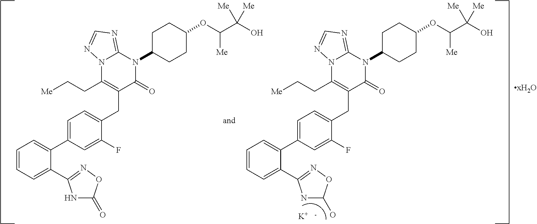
C1=CC=C(C2=NOC(=O)N2)C(C2=CC=C(CC3=C(CC[Me])N4C(=NC=N4)N(C4CCC(OC(C(O)([Me])[Me])[Me])CC4)C3=O)C(F)=C2)=C1.C1=CC=C(C2=NOC(O)N2)C(C2=CC=C(CC3=C(CC[Me])N4C(=NC=N4)N(C4CCC(OC(C(O)([Me])[Me])[Me])CC4)C3=O)C(F)=C2)=C1.[K].[-]
